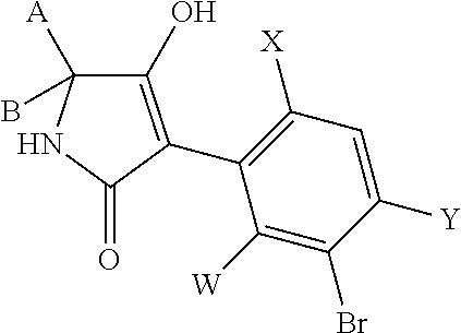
C1(O)=C(C2=C([X])C=C([Y])C(Br)=C2[W])C(=O)NC1([A])B
